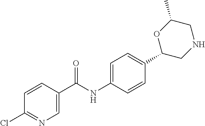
C1=CC(C(NC2=CC=C(C3CNCC(C)O3)C=C2)=O)=CN=C1Cl
